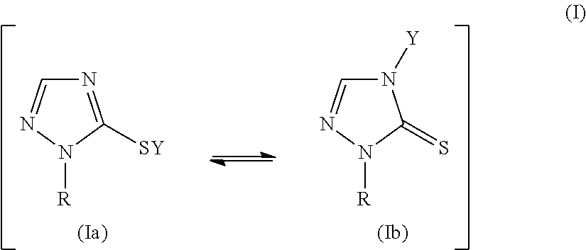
N1=C([SY])N([R])N=C1.N1([Y])C=NN([R])C1=S
